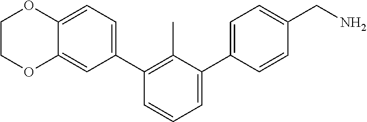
C12=CC(C3=C(C)C(C4=CC=C(CN)C=C4)=CC=C3)=CC=C1OCCO2
